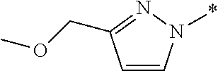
C1=CN(*)N=C1COC
